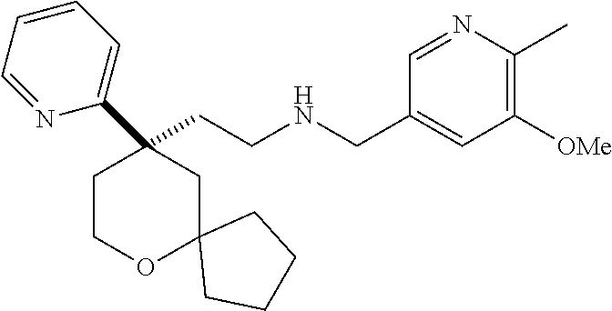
C(CNCC1=CC([OMe])=C(C)N=C1)C1(C2=CC=CC=N2)CCOC2(C1)CCCC2
